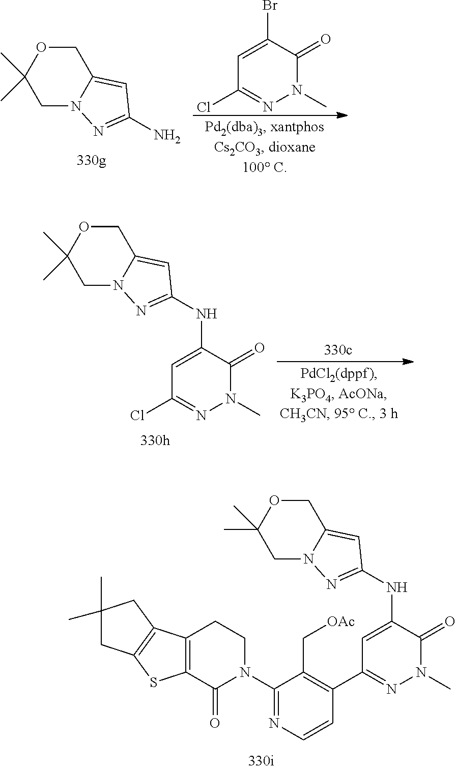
C1=C(NC2=NN3CC(C)(C)OCC3=C2)C(=O)N(C)N=C1Cl.NC1=NN2CC(C)(C)OCC2=C1.C1(Br)=CC(Cl)=NN(C)C1=O.C1=C(NC2=NN3CC(C)(C)OCC3=C2)C(=O)N(C)N=C1C1=C(C[OAc])C(N2CCC3=C(C2=O)SC2=C3CC(C)(C)C2)=NC=C1
